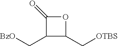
C1(=O)C(C[BzO])C(C[OTBS])O1
